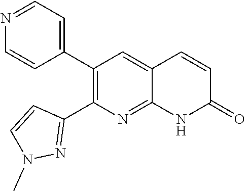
N1=CC=C(C2=C(C3=NN(C)C=C3)N=C3C(=C2)C=CC(=O)N3)C=C1
